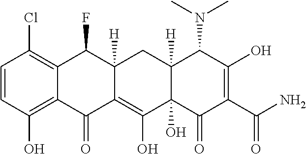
C1=CC(O)=C2C(=C1Cl)C(F)C1([H])C(=C(O)C3(O)C([H])(C1)C(N(C)C)C(O)=C(C(N)=O)C3=O)C2=O
